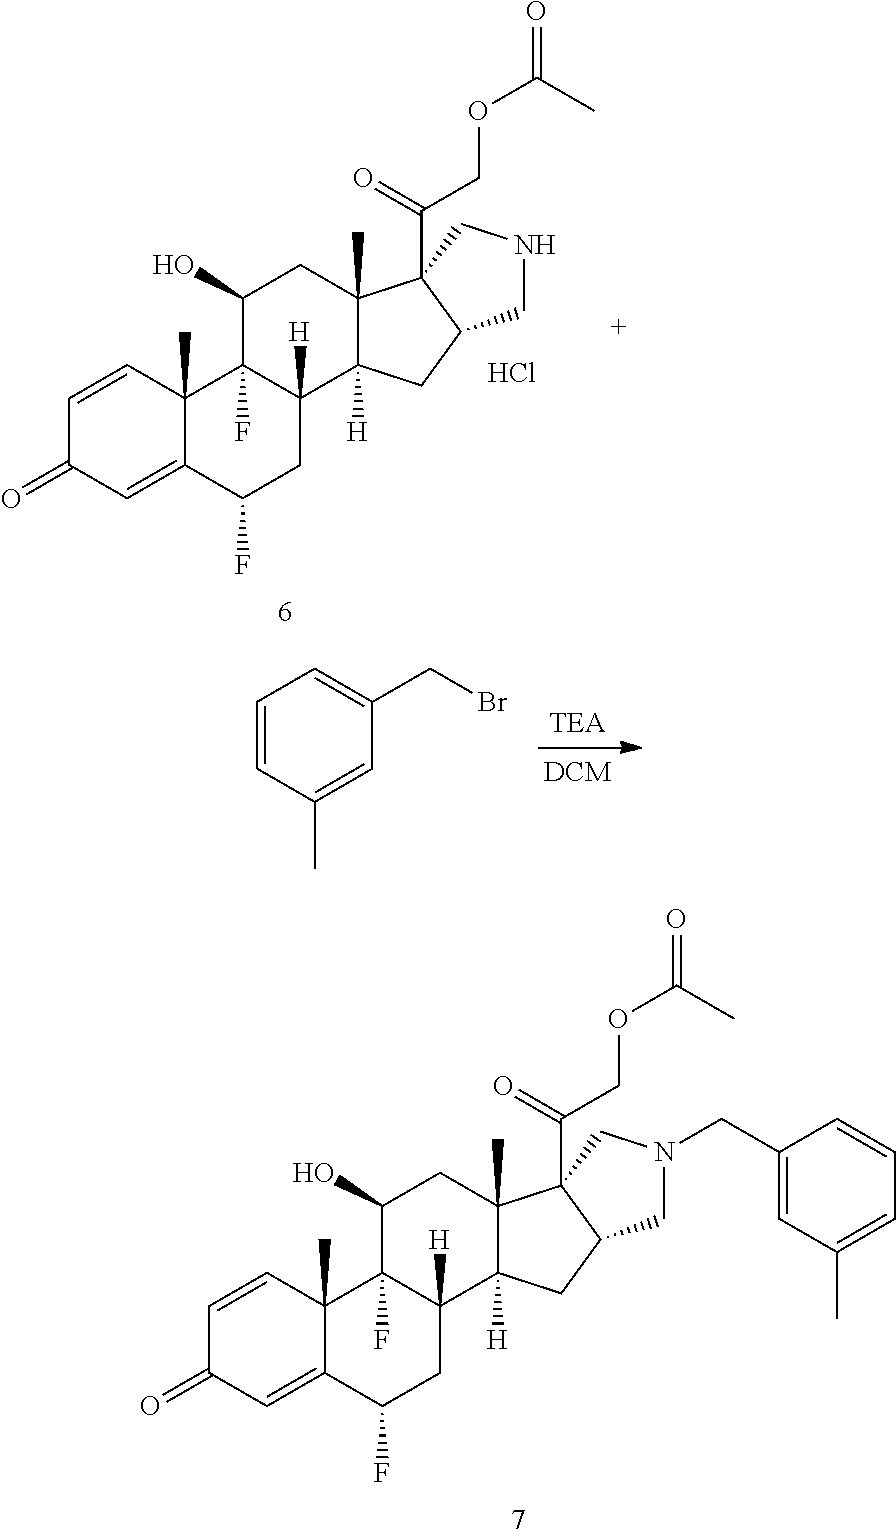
C1=CC2(C)C(=CC1=O)C(F)CC1([H])C2(F)C(O)CC2(C)C1([H])CC1C2(C(=O)COC(=O)C)CN(CC2=CC(C)=CC=C2)C1.C1=CC2(C)C(=CC1=O)C(F)CC1([H])C2(F)C(O)CC2(C)C1([H])CC1C2(C(COC(=O)C)=O)CNC1.Cl.C1=CC(C)=CC(CBr)=C1
